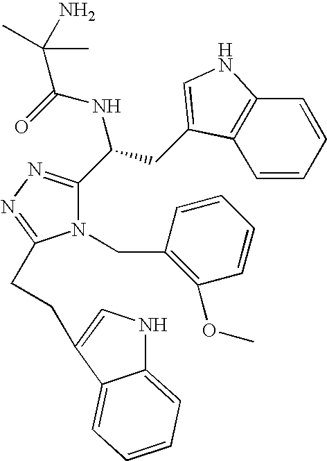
N1(CC2=C(OC)C=CC=C2)C(C(CC2=CNC3=C2C=CC=C3)NC(=O)C(N)(C)C)=NN=C1CCC1=CNC2=CC=CC=C21
